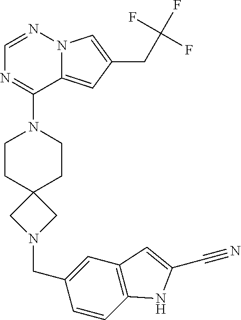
N12C(=CC(CC(F)(F)F)=C1)C(N1CCC3(CC1)CN(CC1=CC4=C(C=C1)NC(C#N)=C4)C3)=NC=N2
